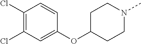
C1(Cl)=C(Cl)C=C(OC2CCN(C)CC2)C=C1
